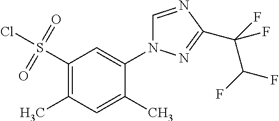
ClS(C1=C(C)C=C(C)C(N2C=NC(C(C(F)F)(F)F)=N2)=C1)(=O)=O
